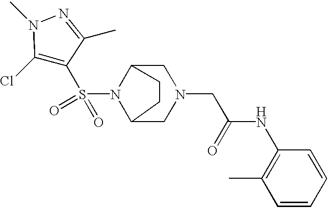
O=S(N1C2CN(CC(=O)NC3=C(C)C=CC=C3)CC1CC2)(=O)C1=C(Cl)N(C)N=C1C
